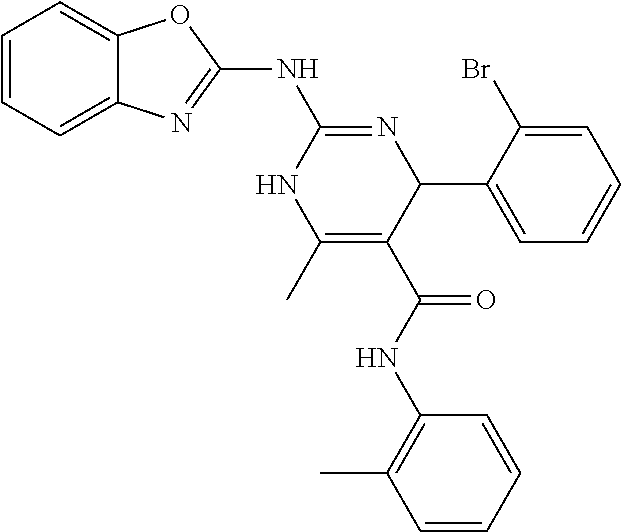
C1=CC=C2C(=C1)OC(NC1=NC(C3=CC=CC=C3Br)C(C(=O)NC3=C(C)C=CC=C3)=C(C)N1)=N2
